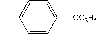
C1(C)=CC=C([OC2H5])C=C1
